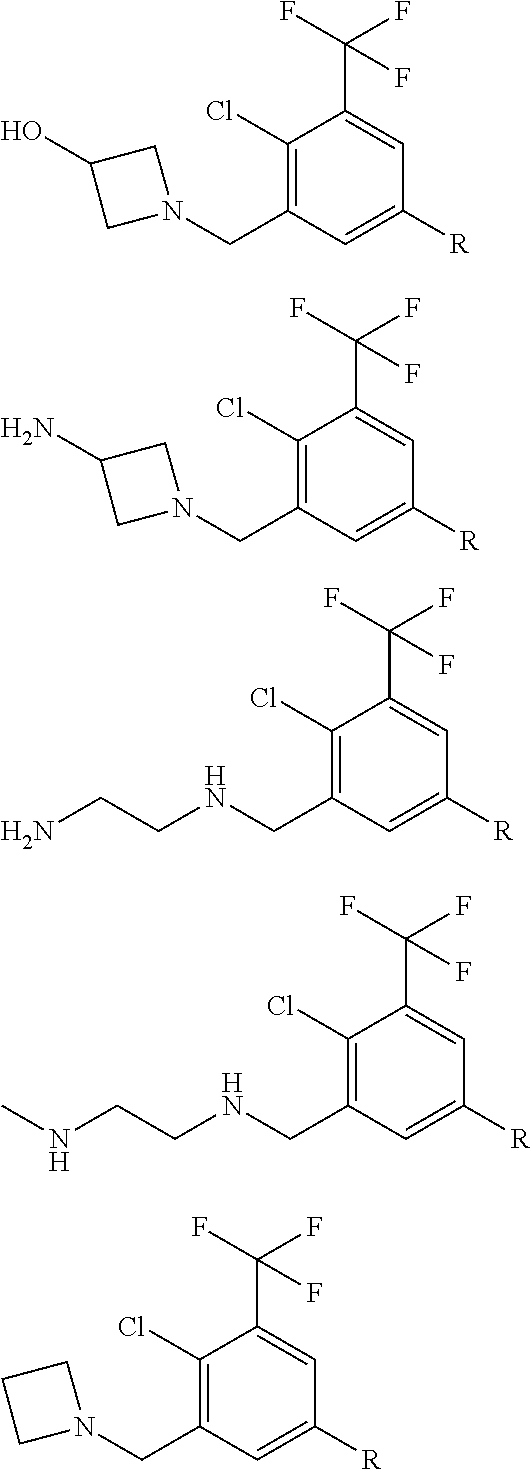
C1(Cl)=C(CN2CC(O)C2)C=C([R])C=C1C(F)(F)F.C1(Cl)=C(CN2CC(N)C2)C=C([R])C=C1C(F)(F)F.C1(Cl)=C(CNCCN)C=C([R])C=C1C(F)(F)F.C1(Cl)=C(CNCCNC)C=C([R])C=C1C(F)(F)F.C1(Cl)=C(CN2CCC2)C=C([R])C=C1C(F)(F)F
